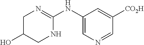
C1C(O)CNC(NC2=CN=CC([CO2H])=C2)=N1
